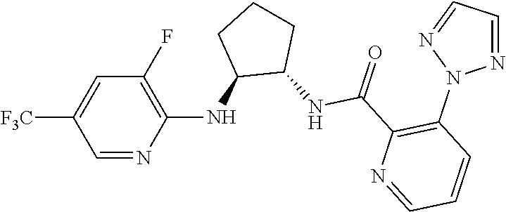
C1(F)=C(NC2C(NC(C3=C(N4N=CC=N4)C=CC=N3)=O)CCC2)N=CC([F3C])=C1
